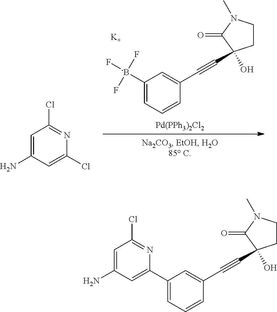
OC1(C#CC2=CC([-B](F)(F)F)=CC=C2)CCN(C)C1=O.[K].[Pd(PPh3)2Cl2].C1=C(N)C=C(Cl)N=C1Cl.C1=C(N)C=C(C2=CC=CC(C#CC3(O)CCN(C)C3=O)=C2)N=C1Cl
